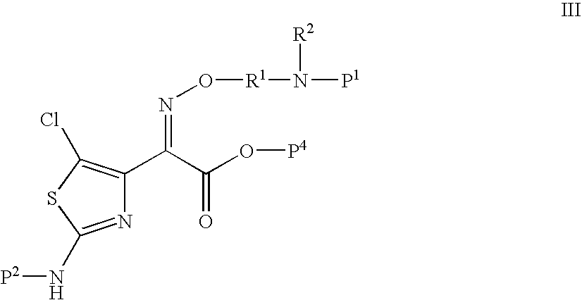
N1=C(N[P2])SC(Cl)=C1C(C(=O)O[P4])=NO[R1]N([P1])[R2]
